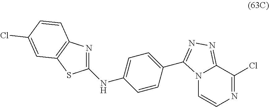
N(C1=CC=C(C2=NN=C3N2C=CN=C3Cl)C=C1)C1=NC2=C(S1)C=C(Cl)C=C2
